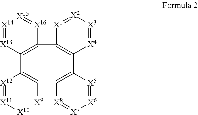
[X14]=[X13]C1=C([X16]=[X15])C2=C([X4]=[X3][X2]=[X1]2)C2=C(C([X9])=C1[X12]=[X11][X10])[X8]=[X7][X6]=[X5]2
